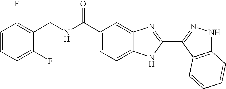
C1(C(NCC2=C(F)C=CC(C)=C2F)=O)=CC=C2C(=C1)N=C(C1=NNC3=C1C=CC=C3)N2
